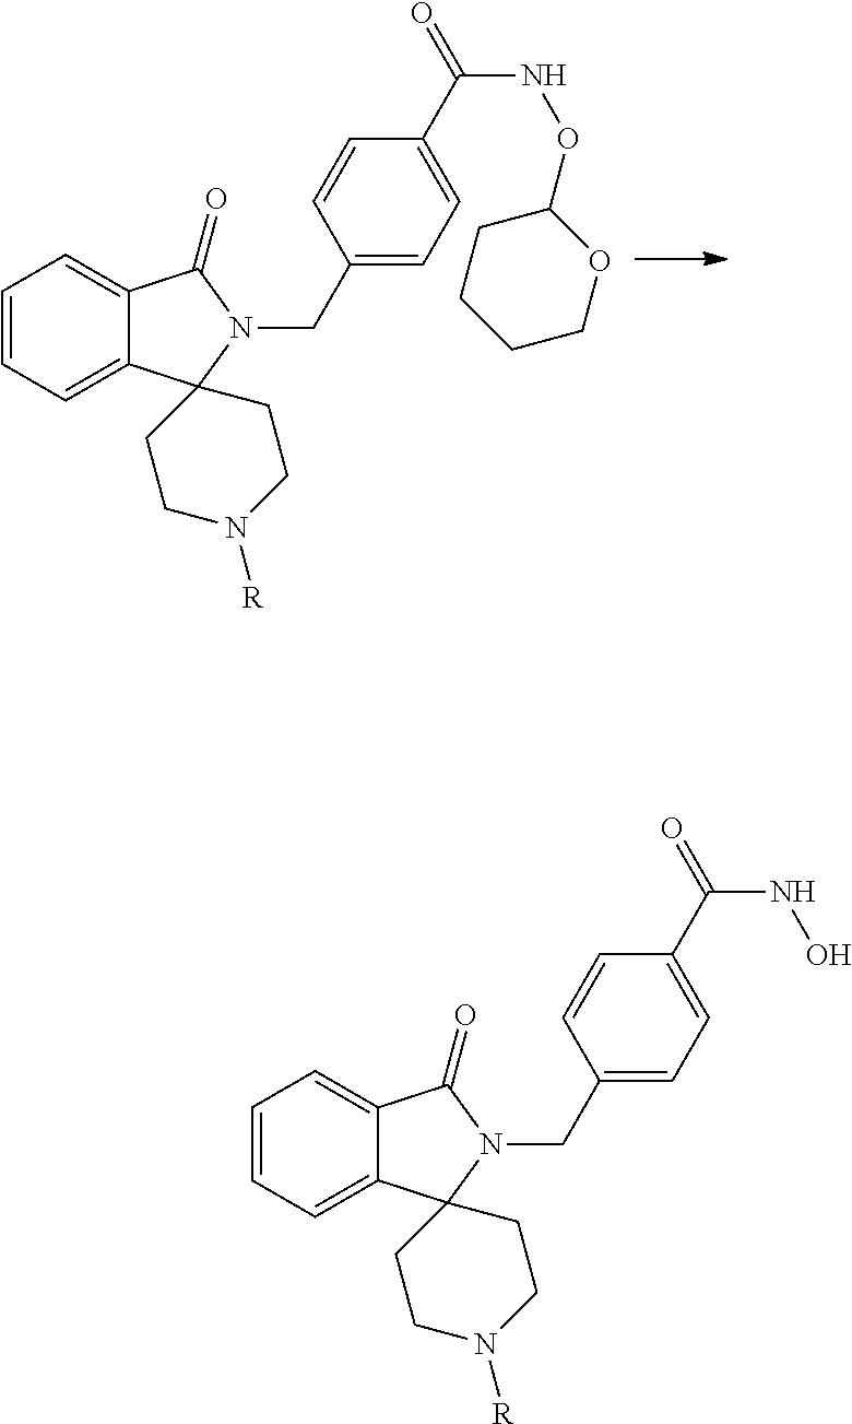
C1=CC=C2C(=C1)C(=O)N(CC1=CC=C(C(NOC3CCCCO3)=O)C=C1)C21CCN([R])CC1.C1=CC=C2C(=C1)C(=O)N(CC1=CC=C(C(NO)=O)C=C1)C21CCN([R])CC1
